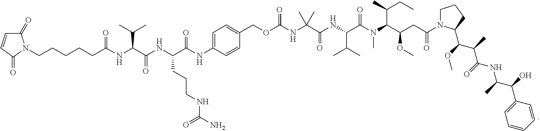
C1(=O)C=CC(=O)N1CCCCCC(NC(C(NC(C(NC1=CC=C(COC(NC(C(NC(C(N(C(C(CC(=O)N2CCCC2C(C(C(NC(C)C(C2=CC=CC=C2)O)=O)C)OC)OC)C(C)CC)C)=O)C(C)C)=O)(C)C)=O)C=C1)=O)CCCNC(N)=O)=O)C(C)C)=O
